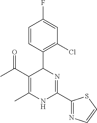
C1=CC(C2C(C(C)=O)=C(C)NC(C3=NC=CS3)=N2)=C(Cl)C=C1F
